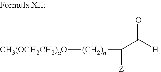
[CH3(OCH2CH2)aO][(CH2)n]C([Z])C([H])=O
